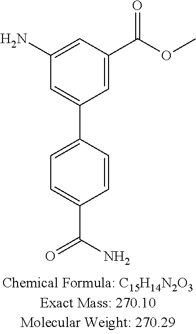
C1(N)=CC(C(OC)=O)=CC(C2=CC=C(C(N)=O)C=C2)=C1
